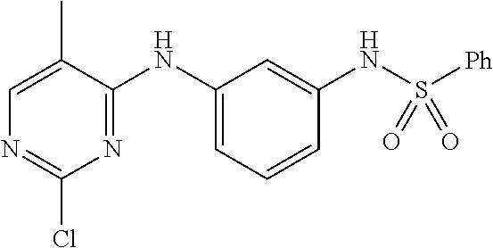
C1(Cl)=NC=C(C)C(NC2=CC=CC(NS([Ph])(=O)=O)=C2)=N1
